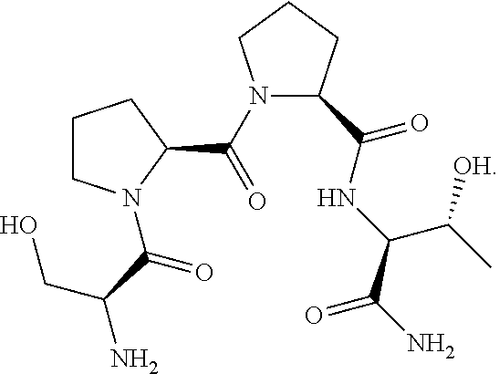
C1CN(C(C(N)CO)=O)C(C(=O)N2CCCC2C(NC(C(=O)N)C([OH])C)=O)C1
